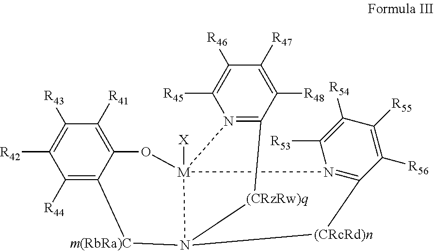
C1([R43])=C([R42])C([R44])=C2C(=C1[R41])O[M]13([X])N([m(RbRa)C]2)([(CRzRw)q]C2=N1C([R45])=C([R46])C([R47])=C2[R48])[(CRcRd)n]C1=N3C([R53])=C([R54])C([R55])=C1[R56]
